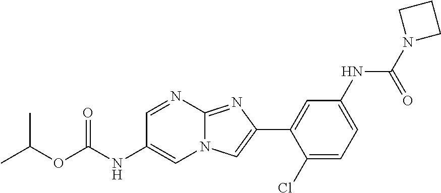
C1=NC2=NC(C3=CC(NC(N4CCC4)=O)=CC=C3Cl)=CN2C=C1NC(OC(C)C)=O
